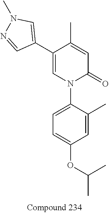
C1(C2=CN(C)N=C2)=CN(C2=CC=C(OC(C)C)C=C2C)C(=O)C=C1C
